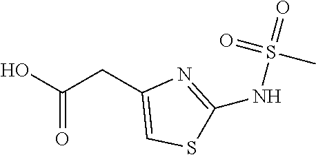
OC(CC1=CSC(NS(=O)(=O)C)=N1)=O
